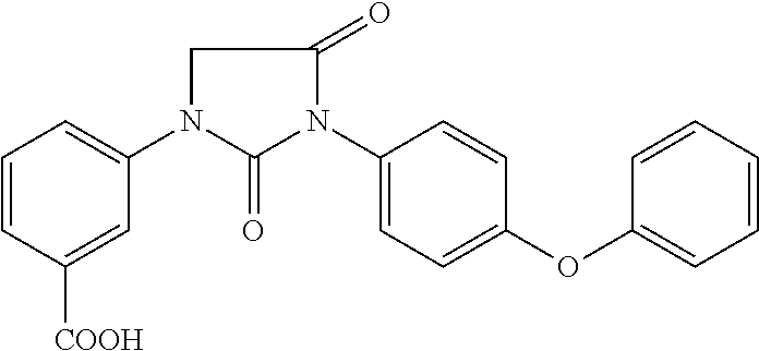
C1=CC([COOH])=CC(N2C(=O)N(C3=CC=C(OC4=CC=CC=C4)C=C3)C(=O)C2)=C1
